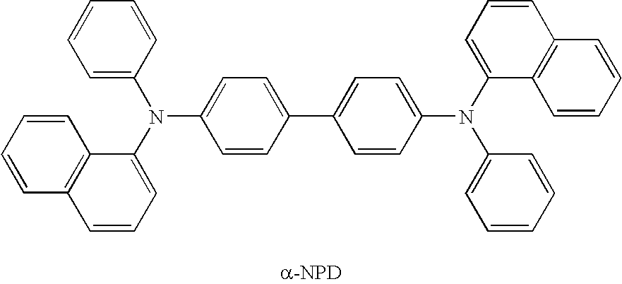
C1=C(N(C2=CC=CC3=C2C=CC=C3)C2=CC=C(C3=CC=C(N(C4=CC=CC5=C4C=CC=C5)C4=CC=CC=C4)C=C3)C=C2)C=CC=C1
